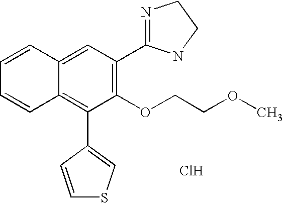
C1=CC2=CC(C3=NCCN3)=C(OCCOC)C(C3=CSC=C3)=C2C=C1.Cl
